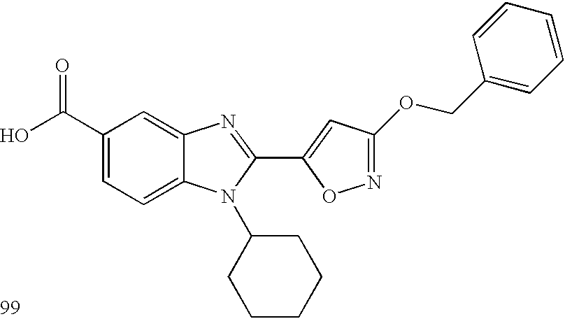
OC(C1=CC=C2C(=C1)N=C(C1=CC(OCC3=CC=CC=C3)=NO1)N2C1CCCCC1)=O
